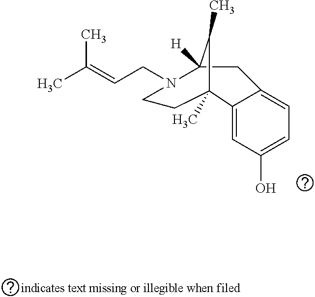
C12([H])CC3=CC=C(O)C=C3C(C)(C1C)CCN2CC=C(C)C
